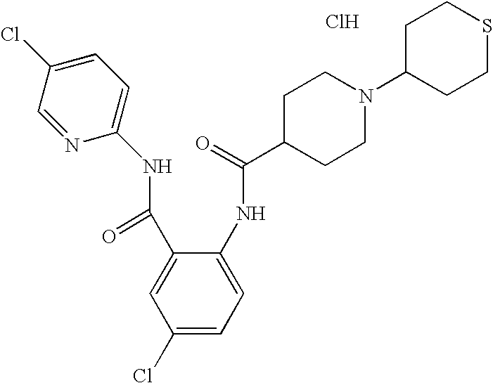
C1(C(=O)NC2=CC=C(Cl)C=N2)=CC(Cl)=CC=C1NC(C1CCN(C2CCSCC2)CC1)=O.Cl
